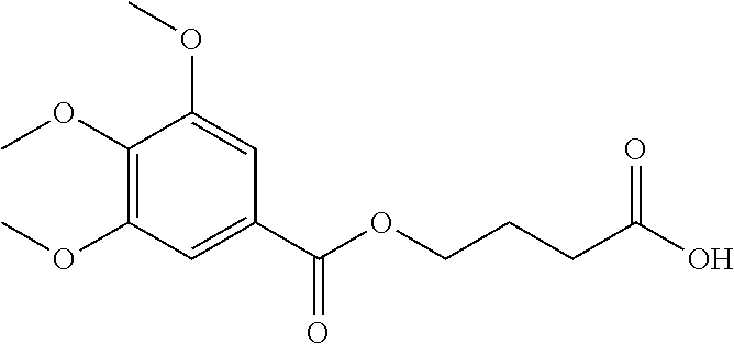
C1(C(OCCCC(O)=O)=O)=CC(OC)=C(OC)C(OC)=C1
